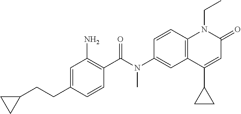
N(C1=CC2=C(C=C1)N(CC)C(=O)C=C2C1CC1)(C(C1=C(N)C=C(CCC2CC2)C=C1)=O)C
